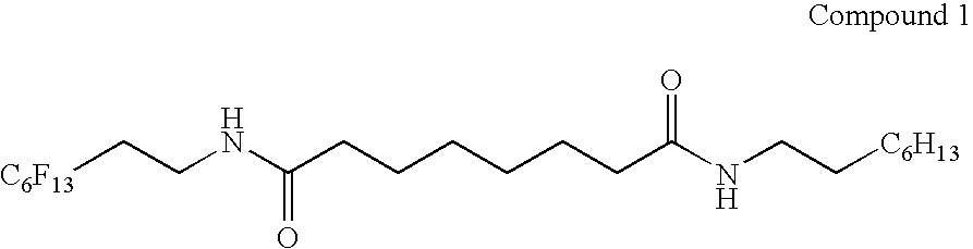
[C6F13]CCNC(CCCCCCC(NCC[C6H13])=O)=O
